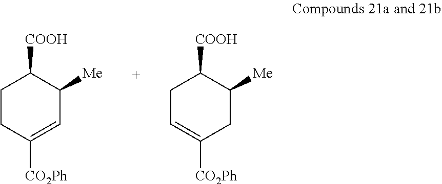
C1C=C([CO2Ph])CC([Me])C1[COOH].C1CC([CO2Ph])=CC([Me])C1[COOH]
